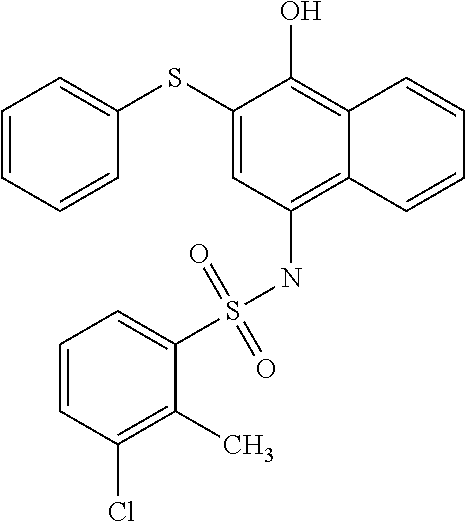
C1(SC2=CC=CC=C2)=CC(NS(C2=CC=CC(Cl)=C2C)(=O)=O)=C2C(=C1O)C=CC=C2
